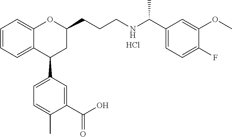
C1=CC=C2C(=C1)OC(CCCNC(C1=CC=C(F)C(OC)=C1)C)CC2C1=CC=C(C)C(C(O)=O)=C1.Cl
